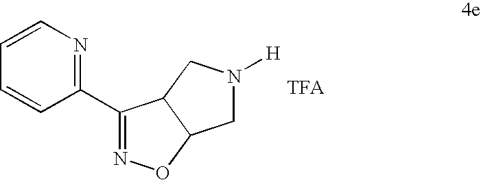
C1(C2=NOC3C2CN([H])C3)=NC=CC=C1
